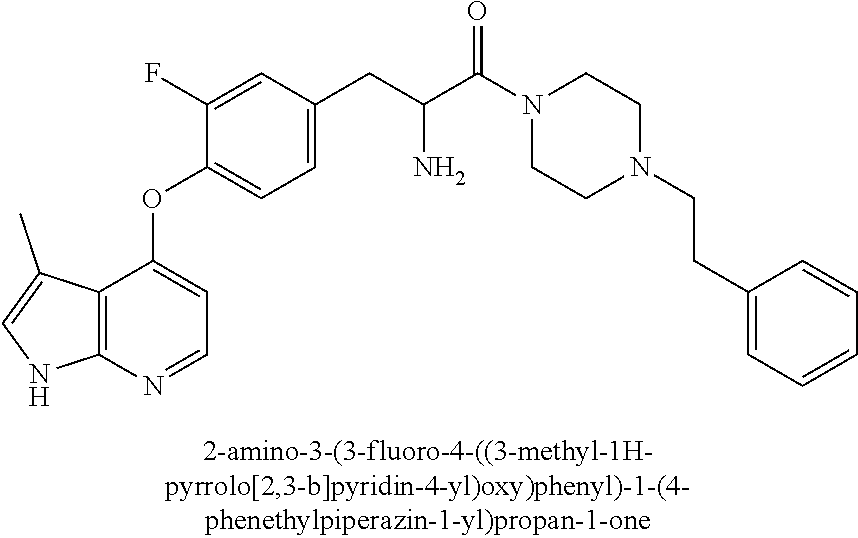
C1(F)=CC(CC(C(=O)N2CCN(CCC3=CC=CC=C3)CC2)N)=CC=C1OC1=CC=NC2=C1C(C)=CN2
